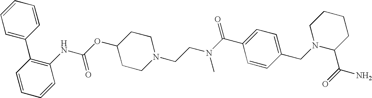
C1=CC=CC(NC(OC2CCN(CCN(C(C3=CC=C(CN4C(C(=O)N)CCCC4)C=C3)=O)C)CC2)=O)=C1C1=CC=CC=C1
